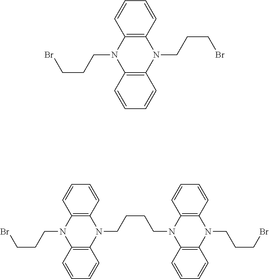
C12=C(C=CC=C1)N(CCCBr)C1=C(N2CCCBr)C=CC=C1.C12=C(C=CC=C1)N(CCCCN1C3=C(N(CCCBr)C4=C1C=CC=C4)C=CC=C3)C1=C(N2CCCBr)C=CC=C1
